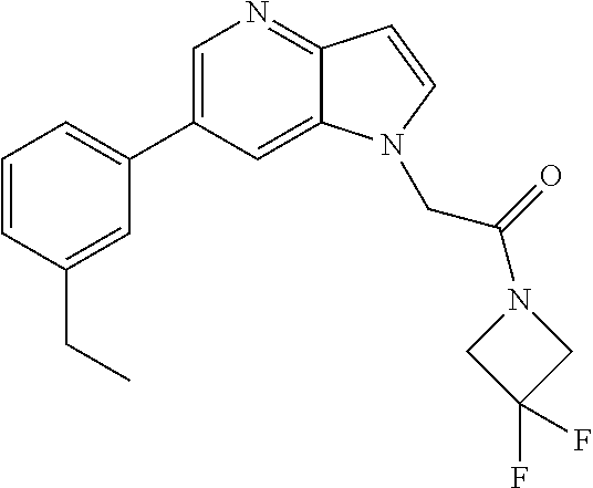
C1=CC(CC)=CC(C2=CN=C3C(=C2)N(CC(N2CC(F)(F)C2)=O)C=C3)=C1
